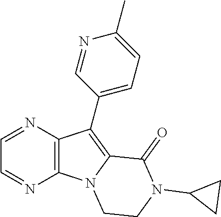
C12=C(C(C3=CC=C(C)N=C3)=C3N1CCN(C1CC1)C3=O)N=CC=N2
